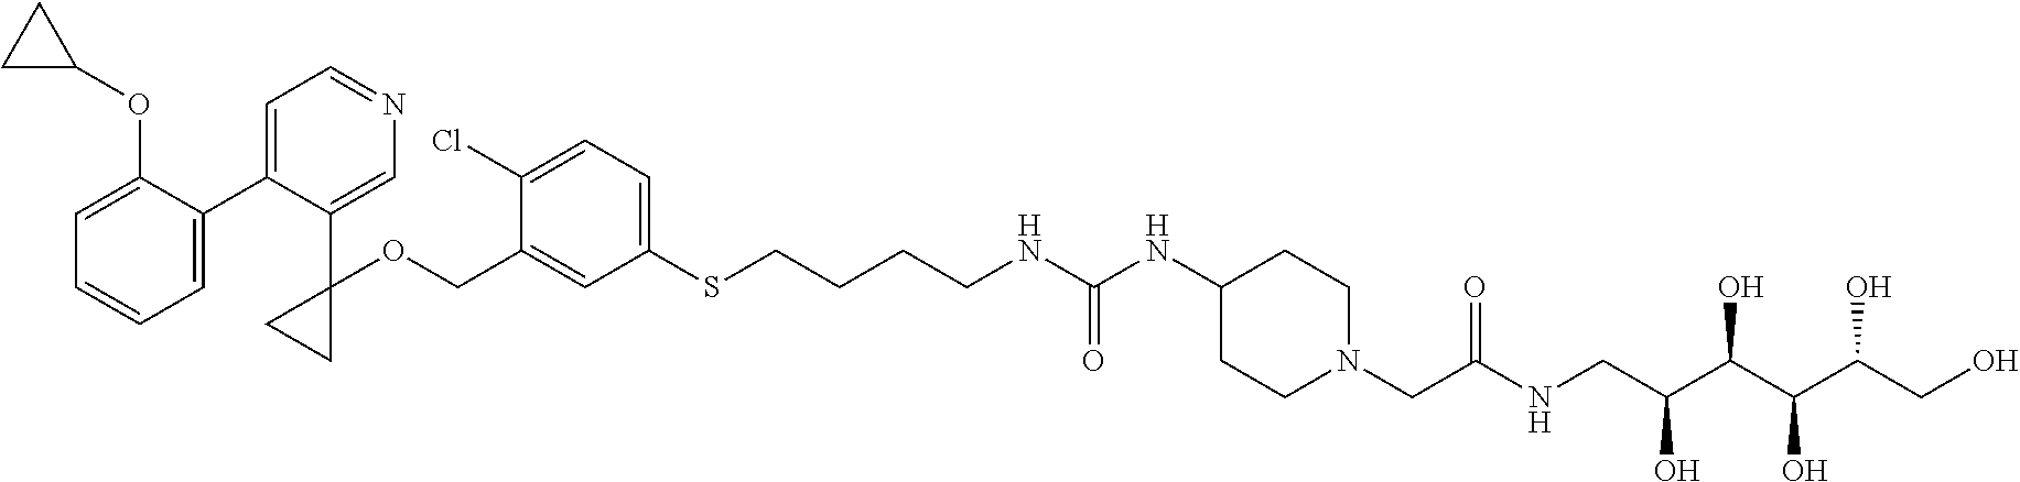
C1=C(COC2(C3=CN=CC=C3C3=CC=CC=C3OC3CC3)CC2)C(Cl)=CC=C1SCCCCNC(NC1CCN(CC(NCC(C(C(C(CO)O)O)O)O)=O)CC1)=O
